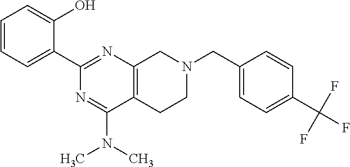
C1=CC=C(C2=NC3=C(C(N(C)C)=N2)CCN(CC2=CC=C(C(F)(F)F)C=C2)C3)C(O)=C1
